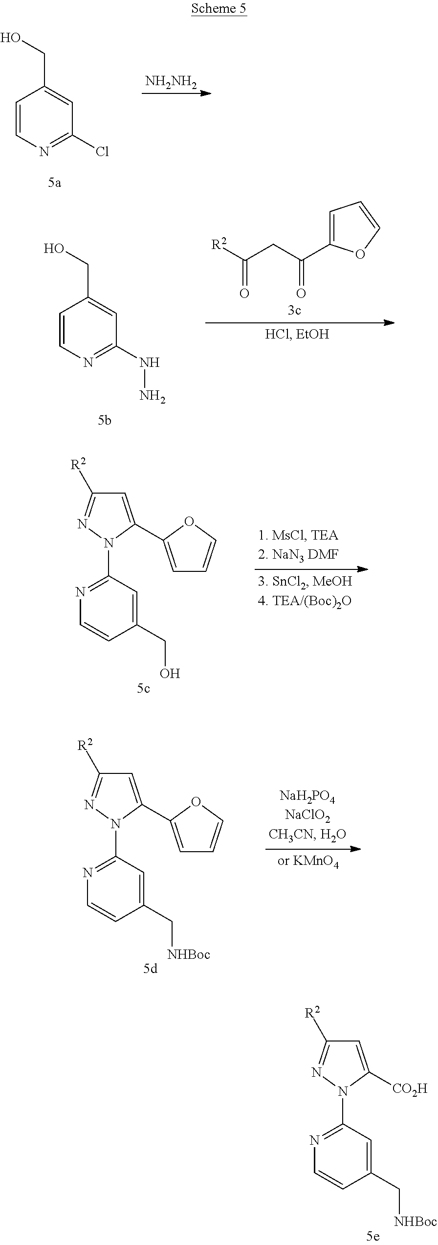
C1=CN=C(Cl)C=C1CO.[NH2NH2].C1=CN=C(NN)C=C1CO.C1=C(C(CC([R2])=O)=O)OC=C1.C1(CO)=CC(N2C(C3=CC=CO3)=CC([R2])=N2)=NC=C1.C1(C[NHBoc])=CC(N2C(C3=CC=CO3)=CC([R2])=N2)=NC=C1.C1(C[NHBoc])=CC(N2C([CO2H])=CC([R2])=N2)=NC=C1
